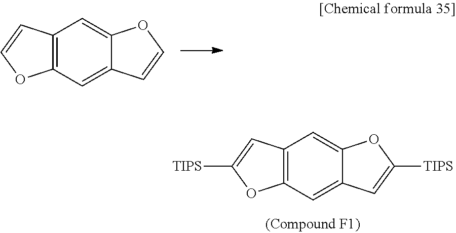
C12=C(C=C3C(=C1)OC=C3)OC=C2.C12=C(C=C3C(=C1)OC([TIPS])=C3)OC([TIPS])=C2
